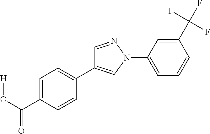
C1=C(C(O[H])=O)C=CC(C2=CN(C3=CC=CC(C(F)(F)F)=C3)N=C2)=C1
